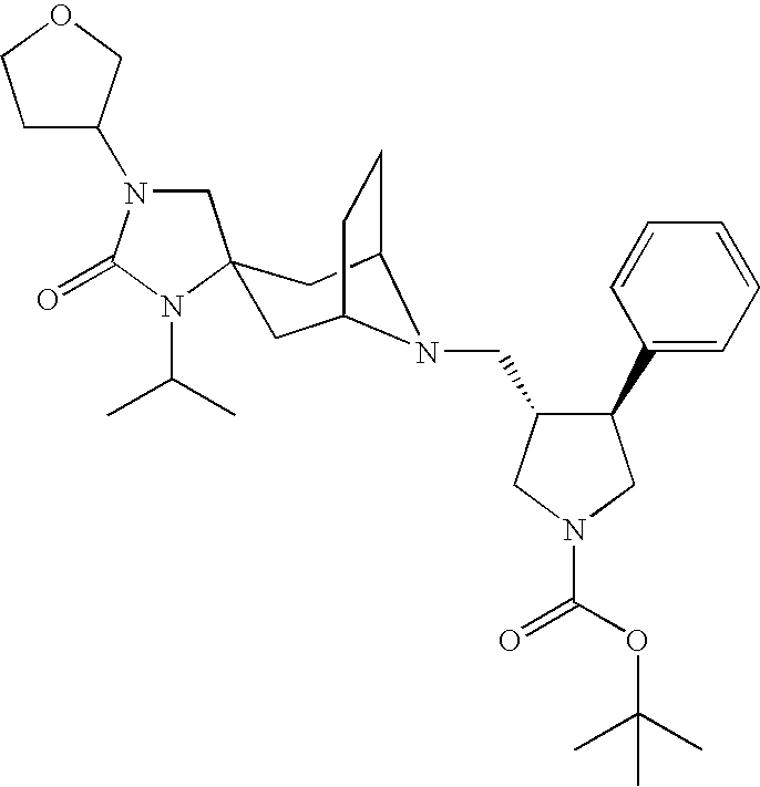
C1N(C2COCC2)C(=O)N(C(C)C)C12CC1CCC(C2)N1CC1C(C2=CC=CC=C2)CN(C(OC(C)(C)C)=O)C1
